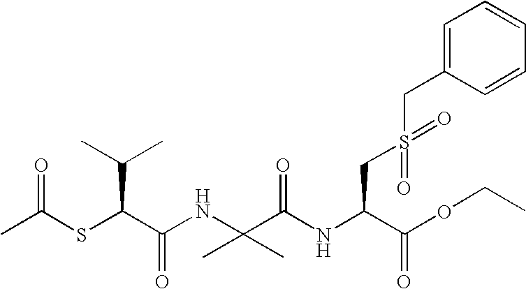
CC(SC(C(NC(C(NC(C(OCC)=O)CS(CC1=CC=CC=C1)(=O)=O)=O)(C)C)=O)C(C)C)=O
